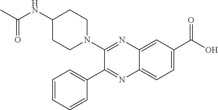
C12=CC(C(O)=O)=CC=C1N=C(C1=CC=CC=C1)C(N1CCC(NC(C)=O)CC1)=N2
